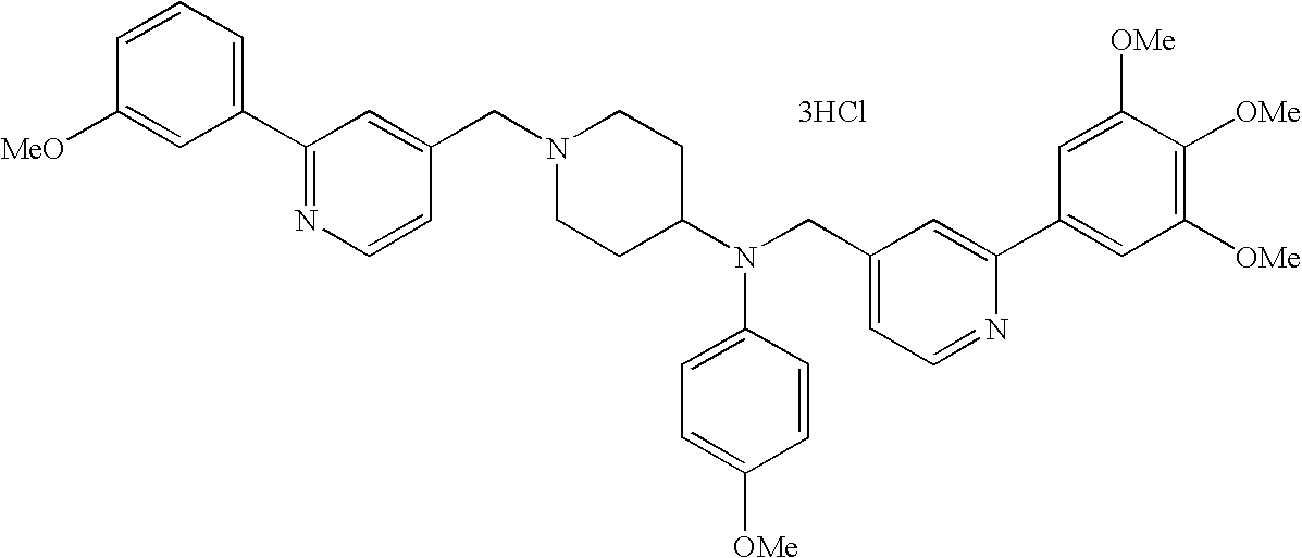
C1=C([MeO])C=CC=C1C1=NC=CC(CN2CCC(N(CC3=CC=NC(C4=CC([OMe])=C([OMe])C([OMe])=C4)=C3)C3=CC=C([OMe])C=C3)CC2)=C1.[3HCl]
